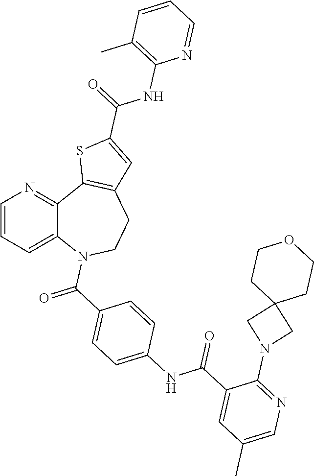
C1=CC=C2C(=N1)C1=C(CCN2C(C2=CC=C(NC(C3=CC(C)=CN=C3N3CC4(C3)CCOCC4)=O)C=C2)=O)C=C(C(NC2=C(C)C=CC=N2)=O)S1
